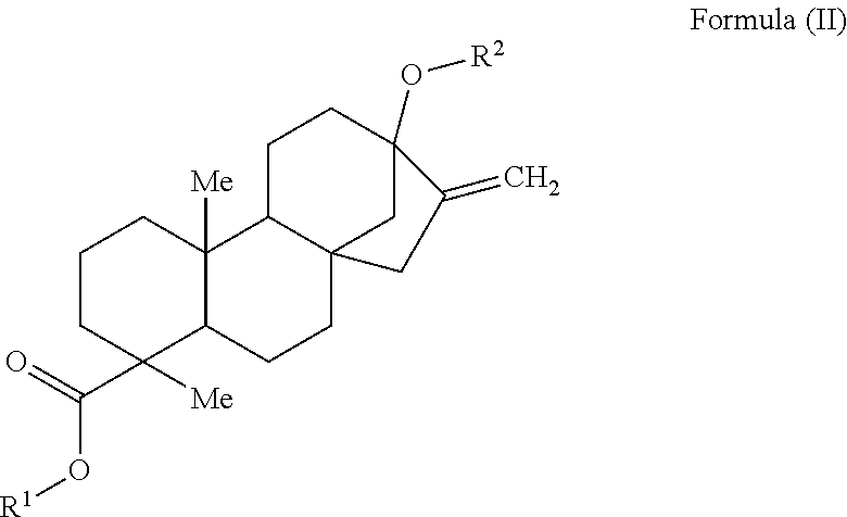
C1CC([Me])(C(=O)O[R1])C2C([Me])(C1)C1C3(CC2)CC(O[R2])(CC1)C(=C)C3
